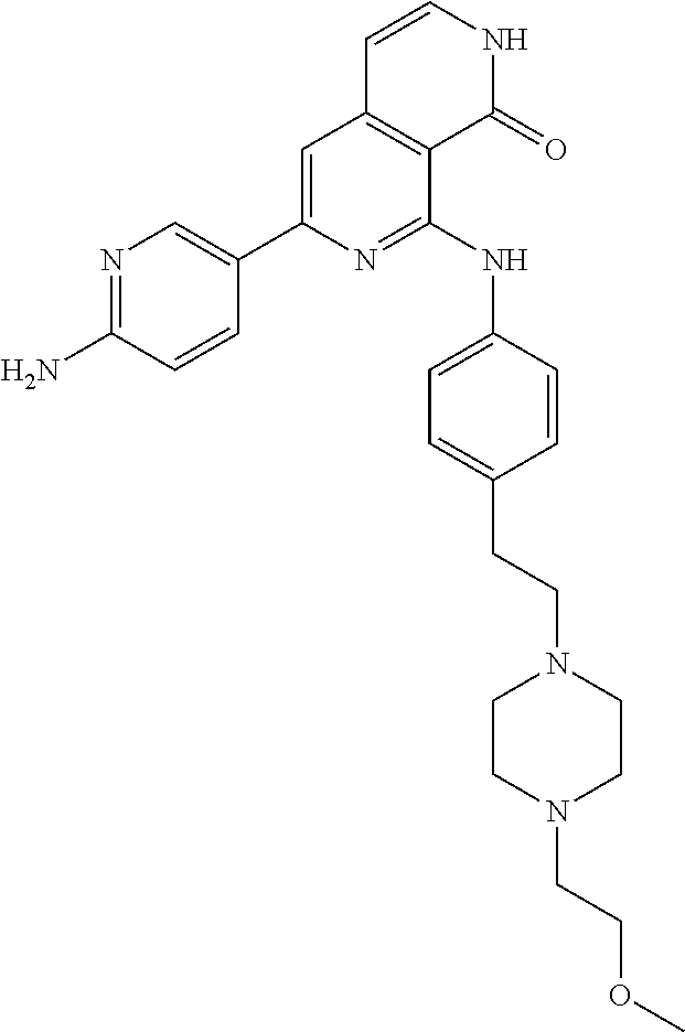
N1=C(N)C=CC(C2=CC3=C(C(NC4=CC=C(CCN5CCN(CCOC)CC5)C=C4)=N2)C(=O)NC=C3)=C1
